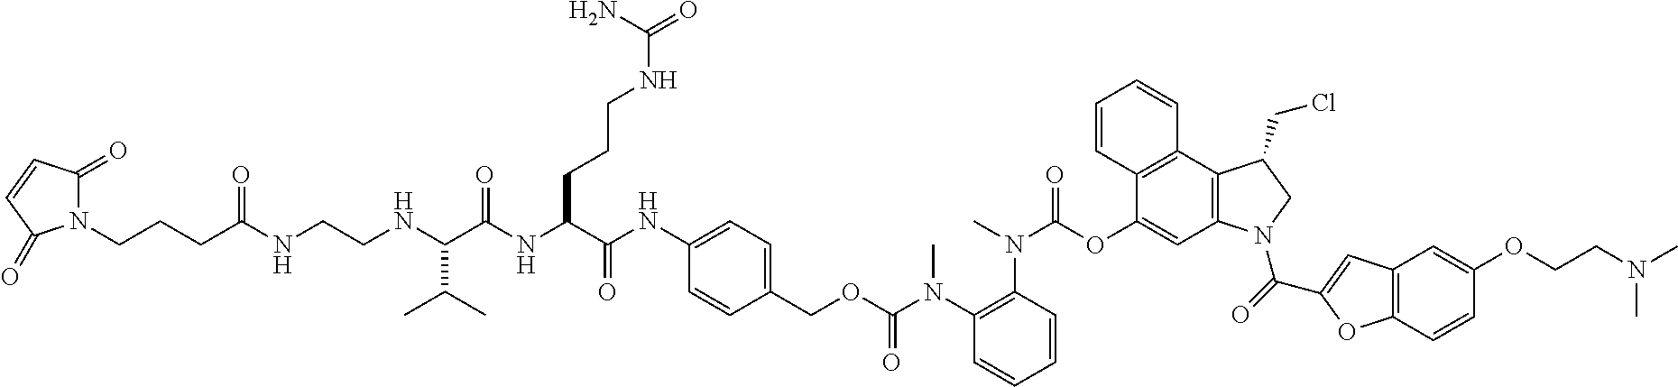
N1(CCCC(NCCNC(C(C)C)C(NC(C(NC2=CC=C(COC(N(C3=C(N(C)C(OC4=CC5=C(C6=C4C=CC=C6)C(CCl)CN5C(=O)C4=CC5=C(O4)C=CC(OCCN(C)C)=C5)=O)C=CC=C3)C)=O)C=C2)=O)CCCNC(N)=O)=O)=O)C(=O)C=CC1=O
